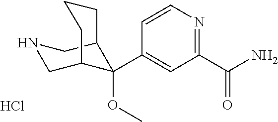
C1(C(N)=O)=NC=CC(C2(OC)C3CNCC2CCC3)=C1.Cl
